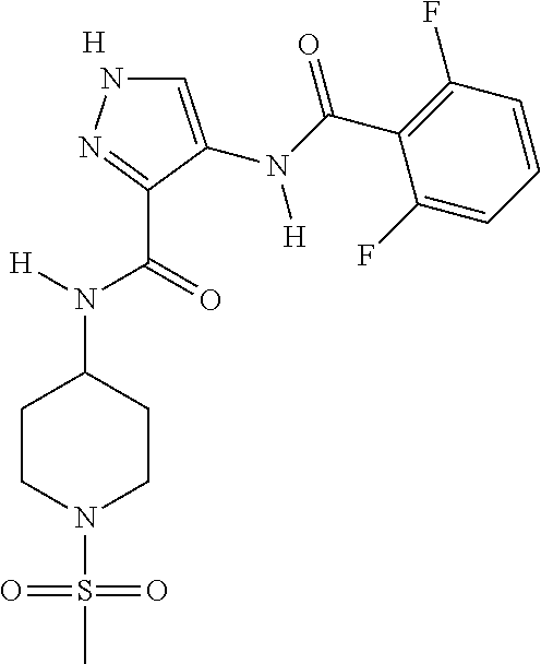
[H].C1=C(N(C(C2=C(F)C=CC=C2F)=O)[H])C(C(=O)N([H])C2CCN(S(C)(=O)=O)CC2)=NN1
